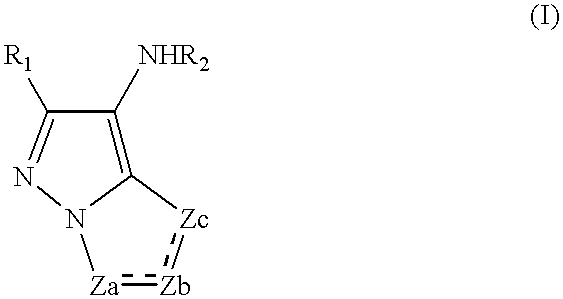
C12=C([NHR2])C([R1])=NN1[Za]:[Zb]:[Zc]2
